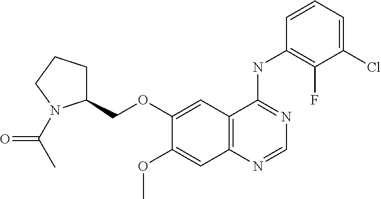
O(C1=CC2=C(C=C1OC)N=CN=C2NC1=C(F)C(Cl)=CC=C1)CC1CCCN1C(C)=O
